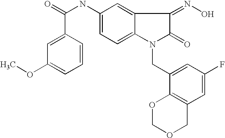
O=C(NC1=CC=C2C(=C1)C(=NO)C(=O)N2CC1=CC(F)=CC2=C1OCOC2)C1=CC(OC)=CC=C1
